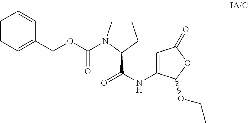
N(C1=CC(=O)OC1OCC)C(=O)C1CCCN1C(OCC1=CC=CC=C1)=O
